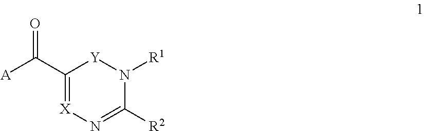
C1(C([A])=O)=[X]N=C([R2])N([R1])[Y]1
